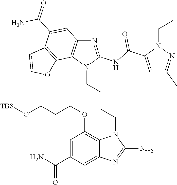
N1=C(NC(C2=CC(C)=NN2CC)=O)N(CC=CCN2C3=C(OCCCO[TBS])C=C(C(N)=O)C=C3N=C2N)C2=C1C=C(C(=O)N)C1=C2OC=C1
